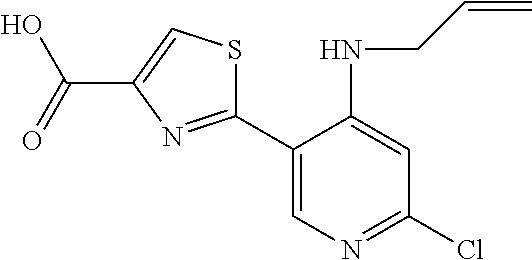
ClC1=NC=C(C2=NC(C(=O)O)=CS2)C(NCC=C)=C1
